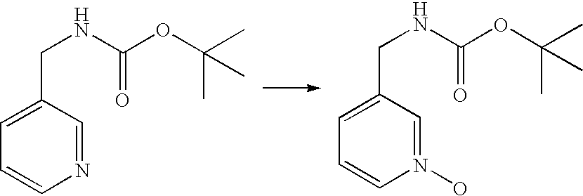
C1=CN=CC(CNC(OC(C)(C)C)=O)=C1.C1=CN(O)=CC(CNC(OC(C)(C)C)=O)=C1
